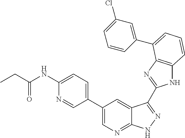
C1(C2=CN=C3C(=C2)C(C2=NC4=C(N2)C=CC=C4C2=CC(Cl)=CC=C2)=NN3)=CC=C(NC(=O)CC)N=C1
